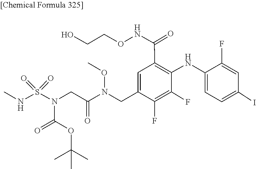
CON(CC1=CC(C(NOCCO)=O)=C(NC2=CC=C(I)C=C2F)C(F)=C1F)C(=O)CN(C(=O)OC(C)(C)C)S(=O)(=O)NC
